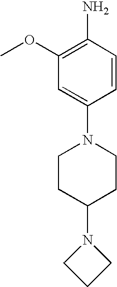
N1(C2=CC(OC)=C(N)C=C2)CCC(N2CCC2)CC1
